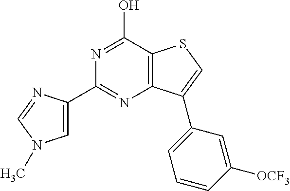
C1(C2=CN(C)C=N2)=NC2=C(C(O)=N1)SC=C2C1=CC=CC([OCF3])=C1
